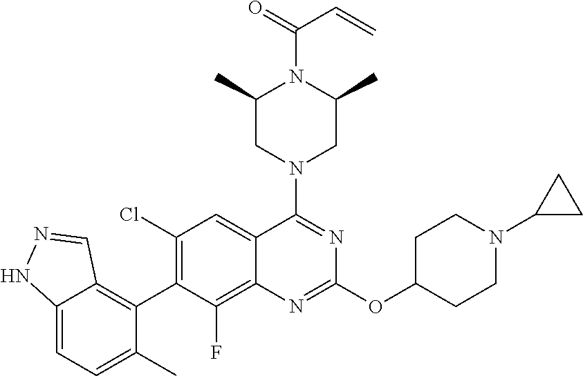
C12=CC=C(C)C(C3=C(Cl)C=C4C(=C3F)N=C(OC3CCN(C5CC5)CC3)N=C4N3CC(C)N(C(=O)C=C)C(C)C3)=C1C=NN2
